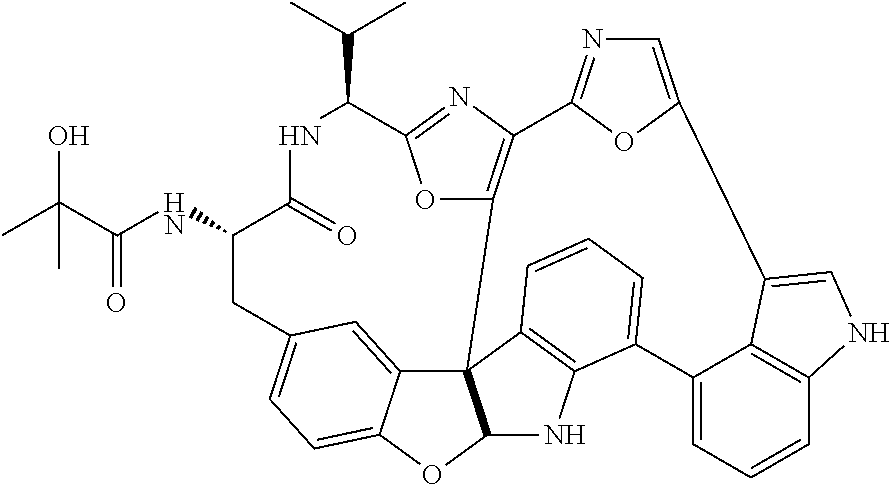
C(=O)(C(C)(O)C)NC1C(=O)NC(C(C)C)C2=NC3=C(O2)C24C5=CC(=CC=C5OC2NC2=C4C=CC=C2C2=CC=CC4=C2C(=CN4)C2=CN=C3O2)C1
